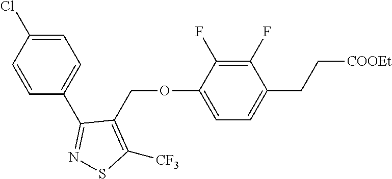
C1(COC2=CC=C(CC[COOEt])C(F)=C2F)=C([CF3])SN=C1C1=CC=C(Cl)C=C1
